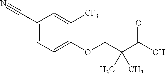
C1(C#N)=CC=C(OCC(C(O)=O)(C)C)C([CF3])=C1
